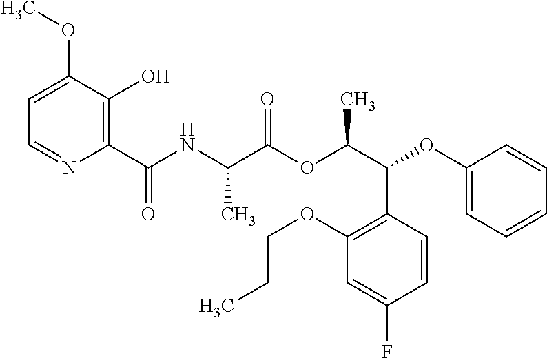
C1=C(OC)C(O)=C(C(NC(C(OC(C(OC2=CC=CC=C2)C2=C(OCCC)C=C(F)C=C2)C)=O)C)=O)N=C1
